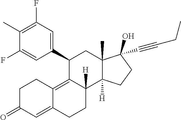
C1(C2=CC(F)=C(C)C(F)=C2)C2=C3C(=CC(=O)CC3)CCC2([H])C2([H])C(C)(C1)C(C#CCC)(O)CC2
